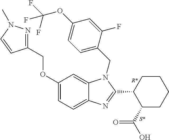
C1=C(OCC2=NN(C)C=C2)C=C2C(=C1)N=C(C1C(C(=O)O)CCCC1)N2CC1=CC=C(OC(F)(F)F)C=C1F
